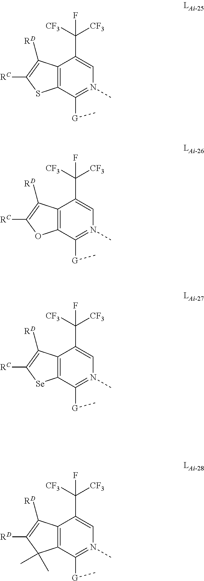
C12=C(C([G]C)=N(C)C=C1C([CF3])([CF3])F)SC([RC])=C2[RD].C12=C(C([G]C)=N(C)C=C1C([CF3])([CF3])F)OC([RC])=C2[RD].C12=C(C([G]C)=N(C)C=C1C([CF3])([CF3])F)[Se]C([RC])=C2[RD].C12=C(C([G]C)=N(C)C=C1C([CF3])([CF3])F)C(C)(C)C([RD])=C2[RD]
